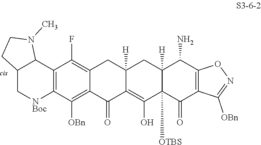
C12=C(C([OBn])=C3C(=C1F)CC1([H])C(=C(O)C4([OTBS])C([H])(C1)C(N)C1=C(C4=O)C([OBn])=NO1)C3=O)[NBoc]CC1C2N(C)CC1
